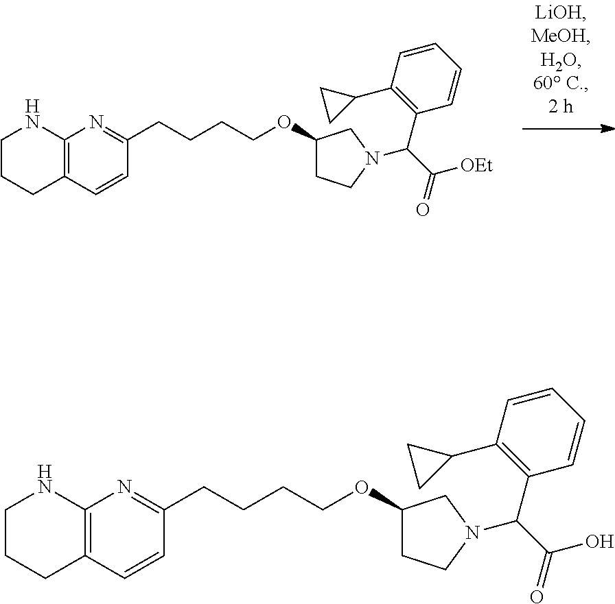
C1(CCCCOC2CCN(C(C([OEt])=O)C3=C(C4CC4)C=CC=C3)C2)=NC2=C(C=C1)CCCN2.C1(CCCCOC2CCN(C(C(O)=O)C3=C(C4CC4)C=CC=C3)C2)=NC2=C(C=C1)CCCN2
